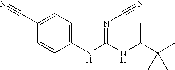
C1=CC(NC(NC(C(C)(C)C)C)=NC#N)=CC=C1C#N
